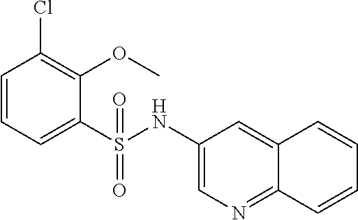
C1=CC=C(S(=O)(=O)NC2=CN=C3C(=C2)C=CC=C3)C(OC)=C1Cl
